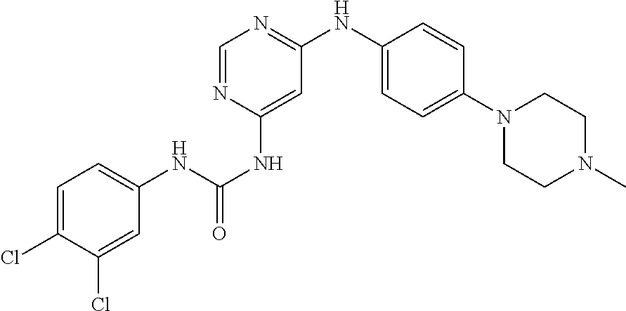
C1=C(Cl)C(Cl)=CC(NC(NC2=CC(NC3=CC=C(N4CCN(C)CC4)C=C3)=NC=N2)=O)=C1
